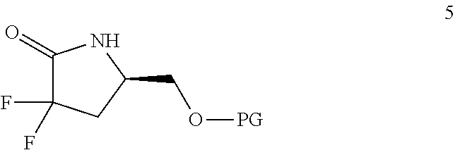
C1(=O)C(F)(F)CC(CO[PG])N1
